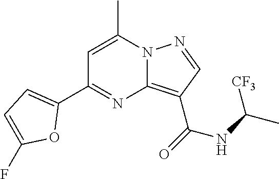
C1=C(C)N2C(=C(C(=O)NC(C)[CF3])C=N2)N=C1C1=CC=C(F)O1
